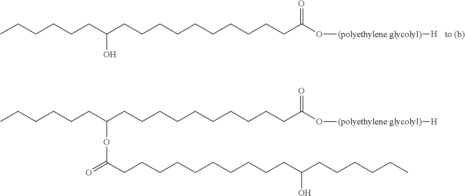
CCCCCCC(CCCCCCCCCCC(O[(polyethylene glycolyl)][H])=O)O.[to (b)].CCCCCCC(CCCCCCCCCCC(O[(polyethylene glycolyl)][H])=O)OC(=O)CCCCCCCCCCC(CCCCCC)O
